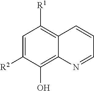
C1=C([R2])C(O)=C2C(=C1[R1])C=CC=N2
